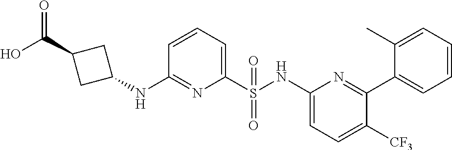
C1(S(NC2=CC=C([CF3])C(C3=CC=CC=C3C)=N2)(=O)=O)=CC=CC(NC2CC(C(O)=O)C2)=N1
